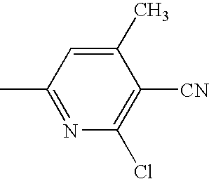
C1(C)=NC(Cl)=C([CN])C(C)=C1
